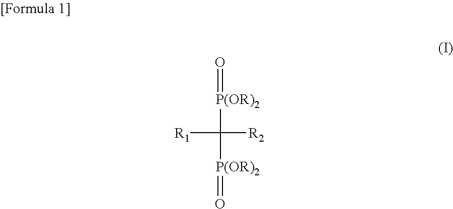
[R1]C([P(OR)2]=O)([P(OR)2]=O)[R2]
